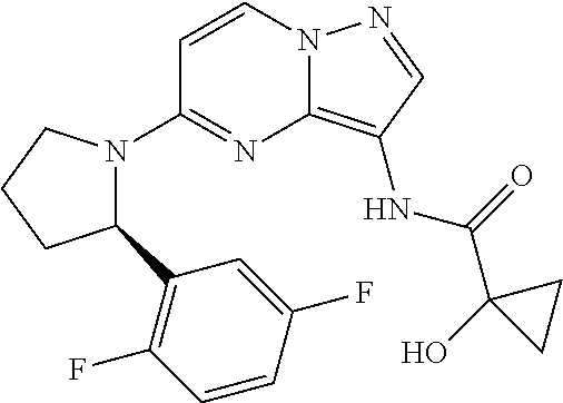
C1=CN2C(=C(NC(=O)C3(O)CC3)C=N2)N=C1N1C(C2=C(F)C=CC(F)=C2)CCC1
